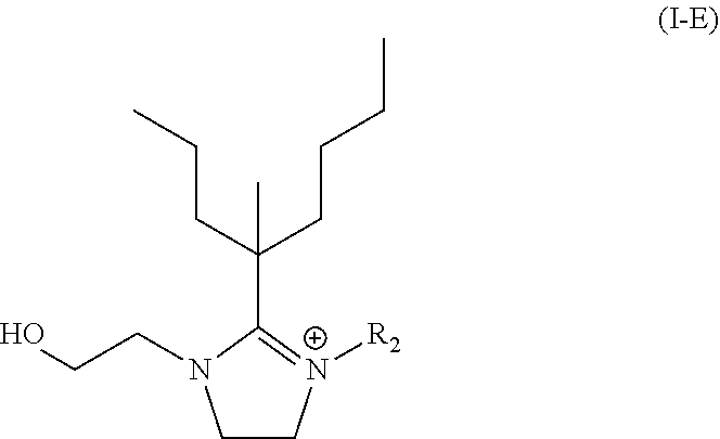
C1C[N+]([R2])=C(C(CCC)(CCCC)C)N1CCO
